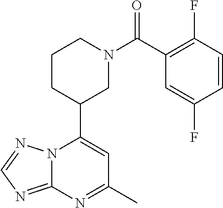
N12C(=NC=N1)N=C(C)C=C2C1CN(C(=O)C2=C(F)C=CC(F)=C2)CCC1
